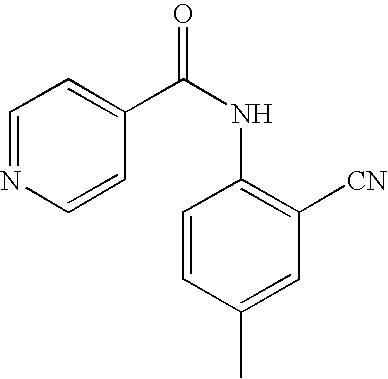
C1=NC=CC(C(NC2=C([CN])C=C(C)C=C2)=O)=C1
